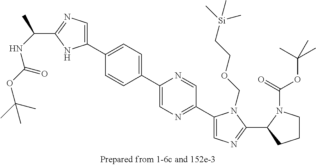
C1(C2=CC=C(C3=CN=C(C(C)NC(OC(C)(C)C)=O)N3)C=C2)=CN=C(C2=CN=C(C3CCCN3C(=O)OC(C)(C)C)N2COCC[Si](C)(C)C)C=N1
